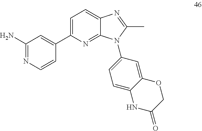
C1=C(C2=CC(N)=NC=C2)N=C2C(=C1)N=C(C)N2C1=CC=C2C(=C1)OCC(=O)N2
